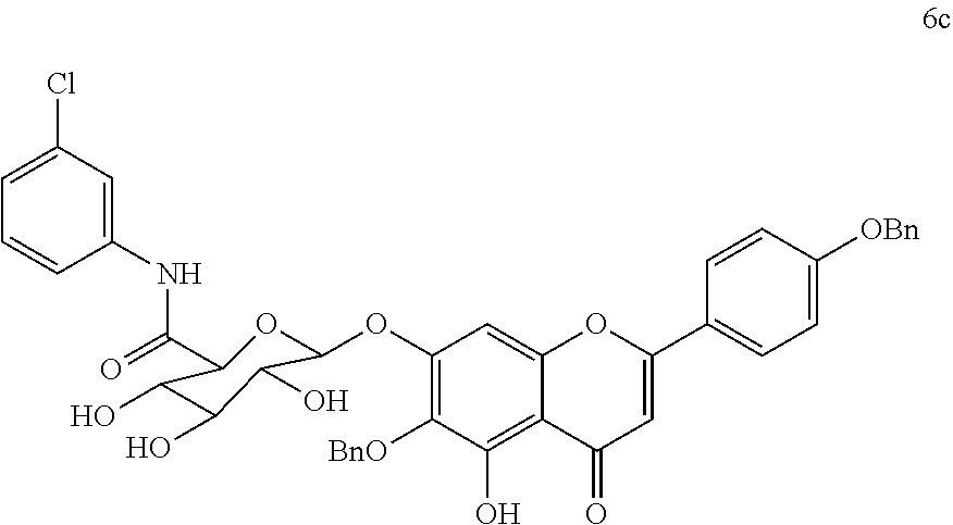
C1(OC2OC(C(=O)NC3=CC(Cl)=CC=C3)C(O)C(O)C2O)=C([BnO])C(O)=C2C(=C1)OC(C1=CC=C([OBn])C=C1)=CC2=O
